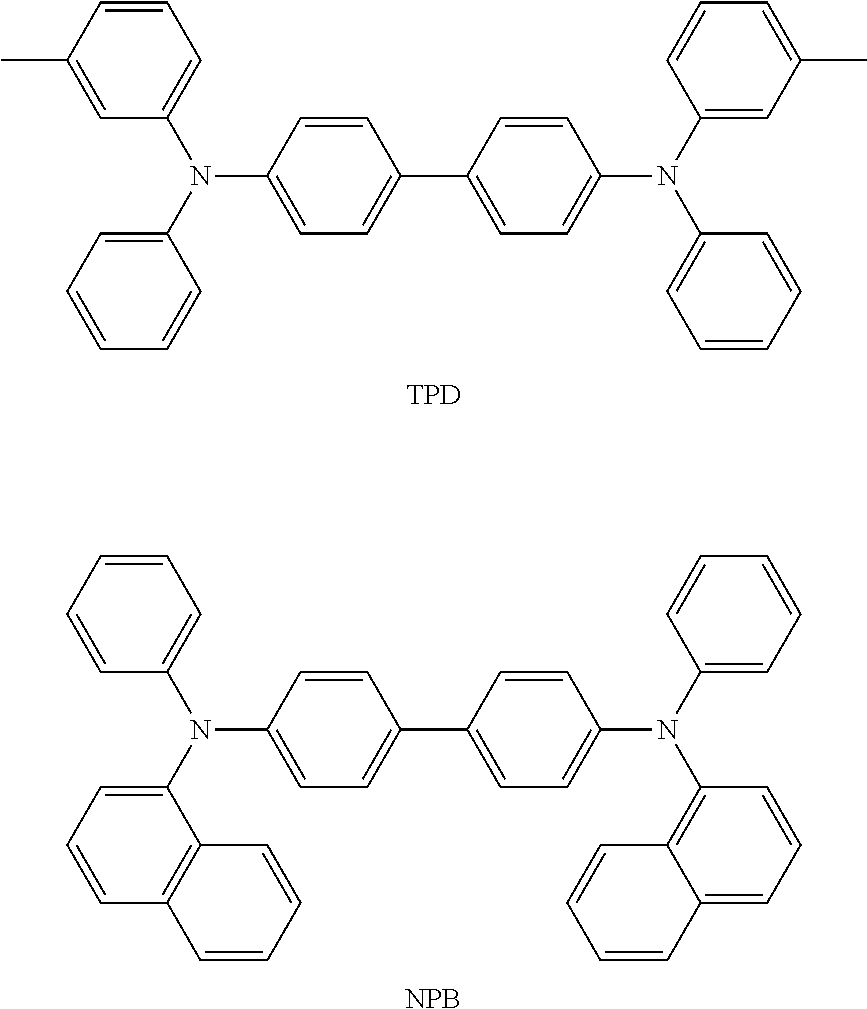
C1=C(C)C=CC=C1N(C1=CC=CC=C1)C1=CC=C(C2=CC=C(N(C3=CC=CC=C3)C3=CC(C)=CC=C3)C=C2)C=C1.[TPD].C1=C(N(C2=CC=CC=C2)C2=CC=CC3=C2C=CC=C3)C=CC(C2=CC=C(N(C3=CC=CC=C3)C3=C4C(=CC=C3)C=CC=C4)C=C2)=C1.[NPB]
